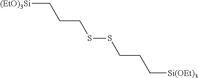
[(EtO)3Si]CCCSSCCC[Si(OEt)3]
